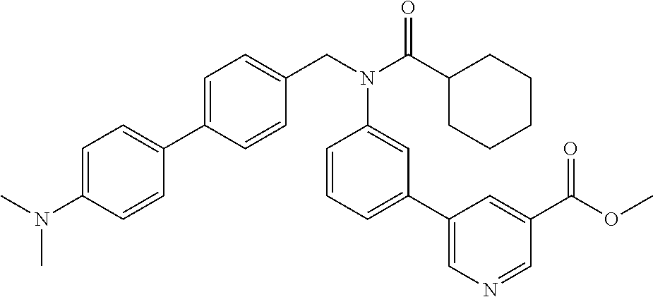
C1=C(C2=CC=C(N(C)C)C=C2)C=CC(CN(C(C2CCCCC2)=O)C2=CC(C3=CN=CC(C(OC)=O)=C3)=CC=C2)=C1
